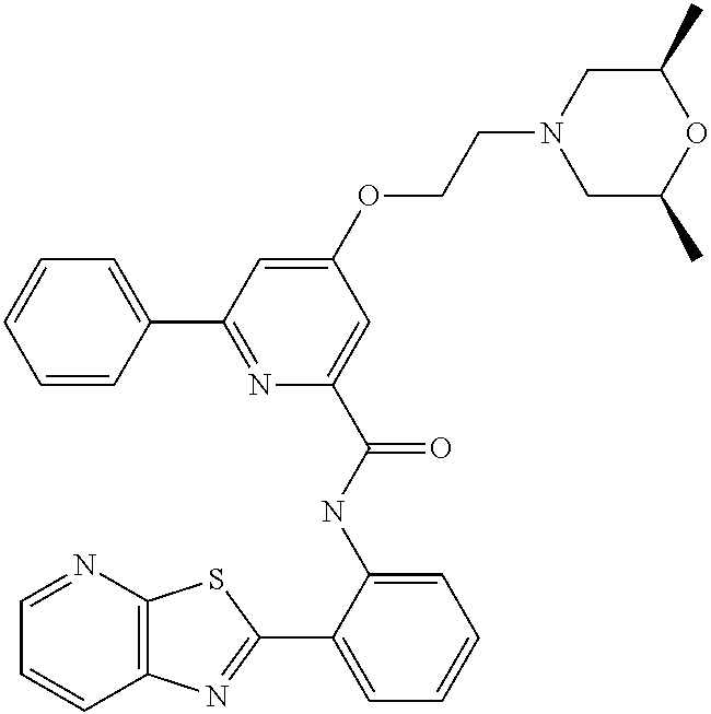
C1=NC2=C(C=C1)N=C(C1=CC=CC=C1NC(=O)C1=CC(OCCN3CC(C)OC(C)C3)=CC(C3=CC=CC=C3)=N1)S2
